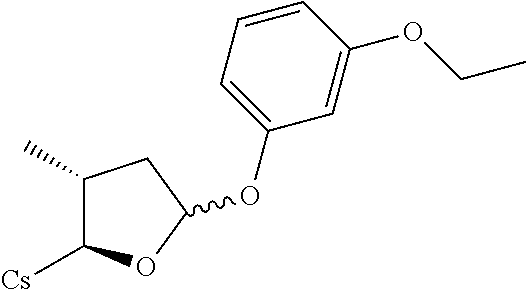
C1(C)C([Cs])OC(OC2=CC=CC(OCC)=C2)C1
